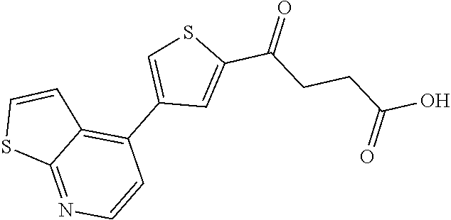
C1=CC2=C(C3=CSC(C(=O)CCC(=O)O)=C3)C=CN=C2S1
